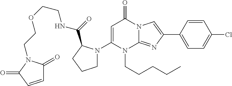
C1=C(N2CCCC2C(=O)NCCOCCN2C(=O)C=CC2=O)N(CCCCC)C2=NC(C3=CC=C(Cl)C=C3)=CN2C1=O
